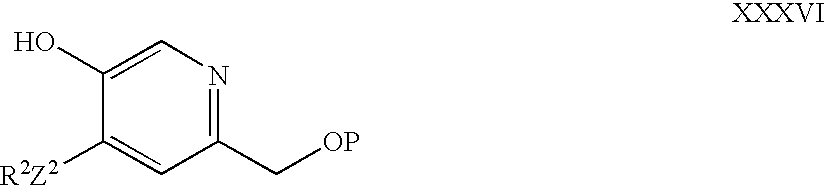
C1(O)=CN=C(C[OP])C=C1[R2Z2]
